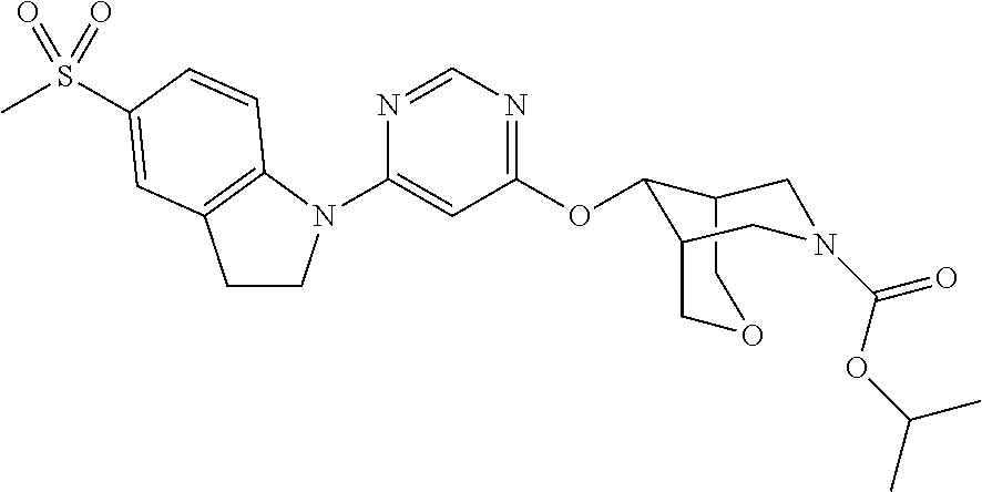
C1(N2CCC3=C2C=CC(S(C)(=O)=O)=C3)=CC(OC2C3CN(C(OC(C)C)=O)CC2COC3)=NC=N1
